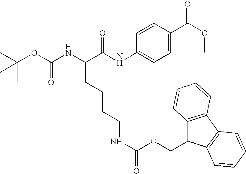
CC(OC(NC(CCCCNC(=O)OCC1C2=C(C3=C1C=CC=C3)C=CC=C2)C(NC1=CC=C(C(OC)=O)C=C1)=O)=O)(C)C
